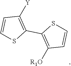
[R1O]C1=C(C2=C([Y])C=CS2)SC=C1
